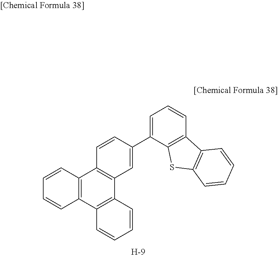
C1=CC2=C(C=C1)C1=C(C3=C2C=CC(C2=CC=CC4=C2SC2=C4C=CC=C2)=C3)C=CC=C1.[H]
